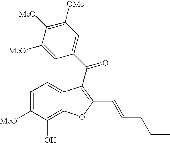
C1=C([MeO])C(O)=C2C(=C1)C(C(C1=CC([OMe])=C([MeO])C([MeO])=C1)=O)=C(C=CCCC)O2
